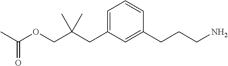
C(CC1=CC=CC(CCCN)=C1)(COC(C)=O)(C)C
